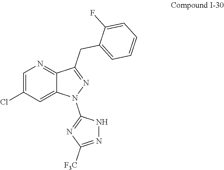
C1=C(Cl)C=C2C(=N1)C(CC1=CC=CC=C1F)=NN2C1=NC([F3C])=NN1
